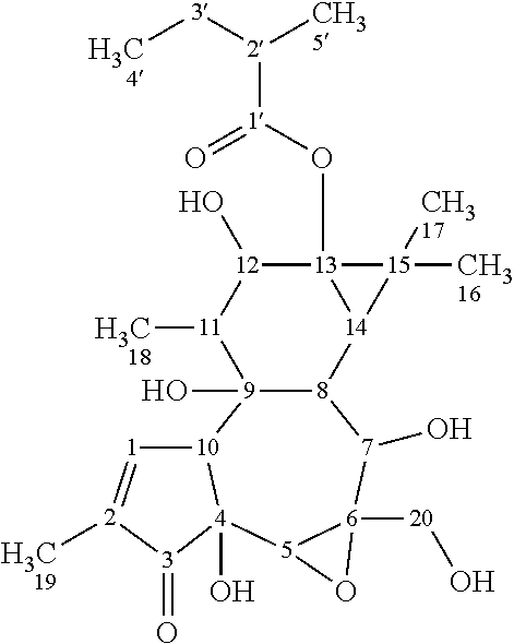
[12]1(O)[11]([H3C18])[9]2(O)[8]([14]3[13]1(O[1]([2]([CH35])[3][H3C4])=O)[15]3([CH316])[CH317])[7](O)[6]1([20]O)[5]([4]3(O)[10]2[1]=[2]([H3C19])[3]3=O)O1
